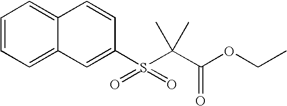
C12=CC=CC=C1C=C(S(=O)(C(C(OCC)=O)(C)C)=O)C=C2
